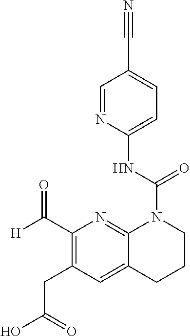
C1=NC(NC(=O)N2C3=NC(C([H])=O)=C(CC(=O)O)C=C3CCC2)=CC=C1C#N
